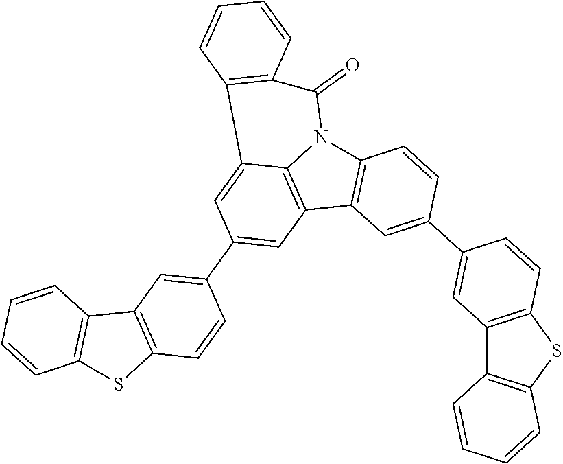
C12=C(C3=C4N1C(=O)C1=C(C4=CC(C4=CC5=C(C=C4)SC4=C5C=CC=C4)=C3)C=CC=C1)C=C(C1=CC3=C(C=C1)SC1=C3C=CC=C1)C=C2
